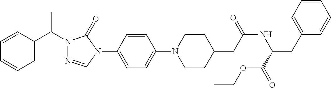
C1=C(C(N2N=CN(C3=CC=C(N4CCC(CC(NC(CC5=CC=CC=C5)C(=O)OCC)=O)CC4)C=C3)C2=O)C)C=CC=C1
